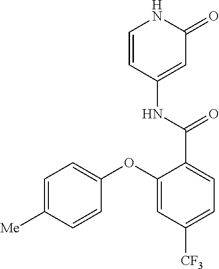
C1=CC(NC(=O)C2=CC=C([CF3])C=C2OC2=CC=C([Me])C=C2)=CC(=O)N1
